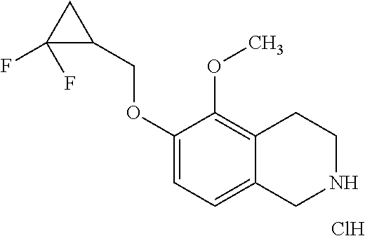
C1(OCC2CC2(F)F)=CC=C2C(=C1OC)CCNC2.Cl
